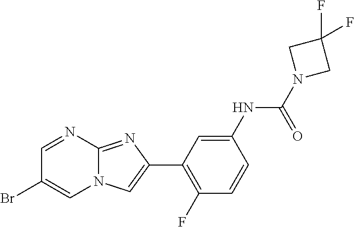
C1=NC2=NC(C3=C(F)C=CC(NC(N4CC(F)(F)C4)=O)=C3)=CN2C=C1Br
